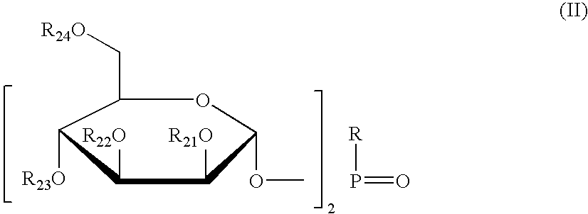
C1([R22O])C([R21O])C(OC)OC(C[R24O])C1[R23O].P(=O)[R]
